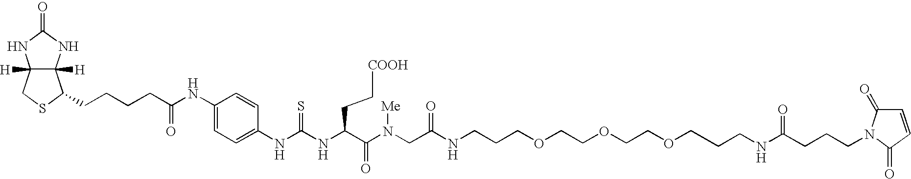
C12([H])C([H])(NC(=O)N1)C(CCCCC(NC1=CC=C(NC(NC(C(=O)N(CC(NCCCOCCOCCOCCCNC(=O)CCCN3C(=O)C=CC3=O)=O)[Me])CC[COOH])=S)C=C1)=O)SC2
